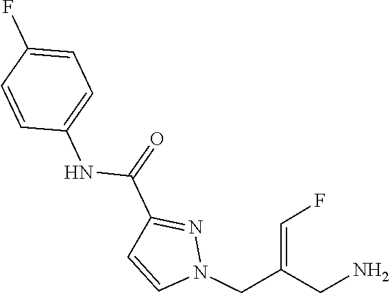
C1=CN(CC(=CF)CN)N=C1C(=O)NC1=CC=C(F)C=C1
